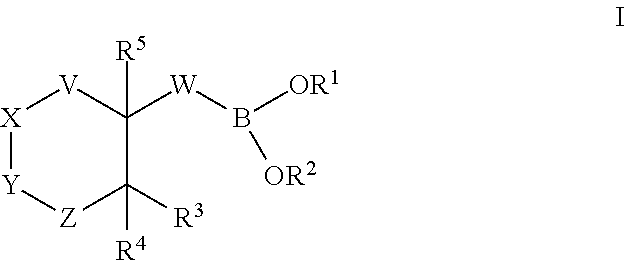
[X]1[Y][Z]C([R3])([R4])C([R5])([W]B([OR1])[OR2])[V]1
